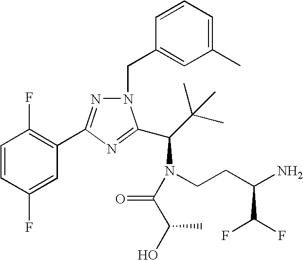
N1(CC2=CC(C)=CC=C2)N=C(C2=C(F)C=CC(F)=C2)N=C1C(C(C)(C)C)N(CCC(N)C(F)F)C(C(C)O)=O
